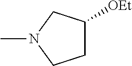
C1C([OEt])CN(C)C1
